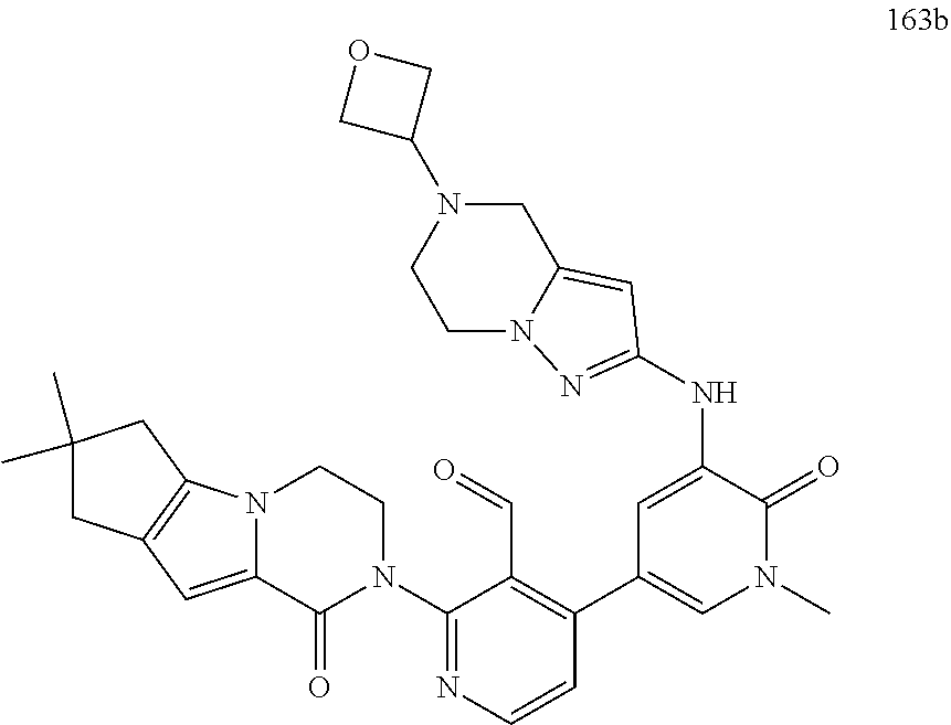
N12C3=C(C=C1C(=O)N(C1=NC=CC(C4=CN(C)C(=O)C(NC5=NN6C(=C5)CN(C5COC5)CC6)=C4)=C1C=O)CC2)CC(C)(C)C3
